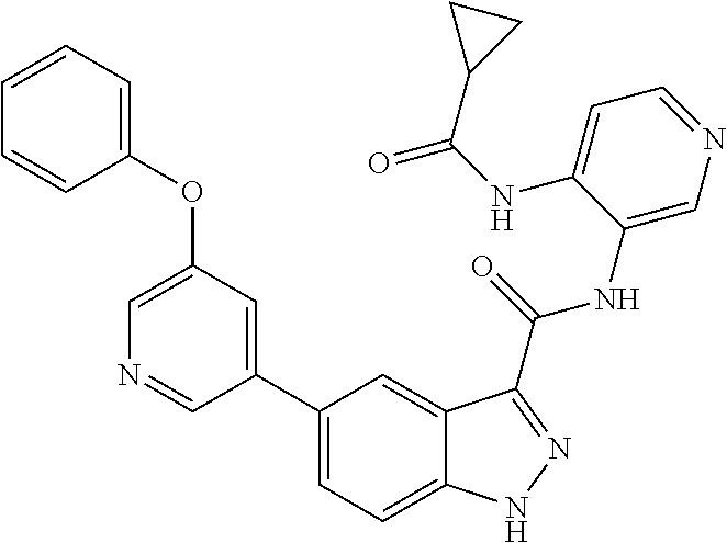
C1(OC2=CC=CC=C2)=CN=CC(C2=CC=C3C(=C2)C(C(NC2=CN=CC=C2NC(=O)C2CC2)=O)=NN3)=C1
